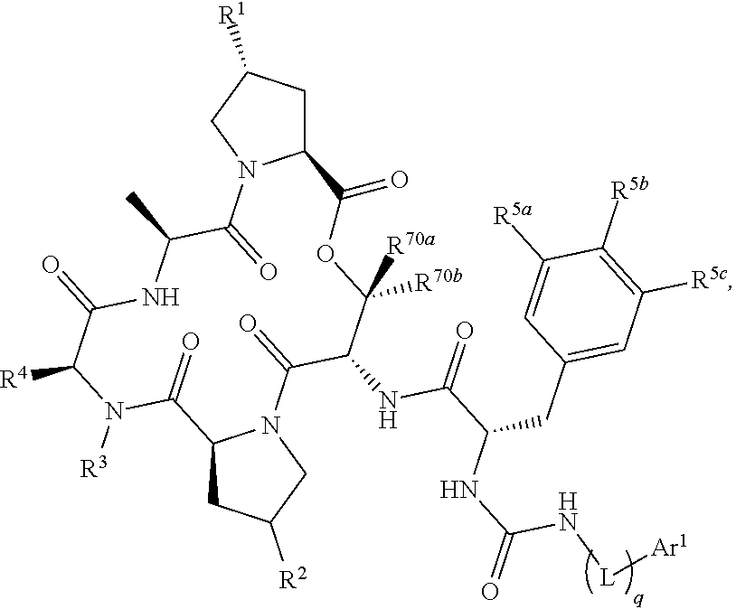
C12CC([R1])CN1C(=O)C(C)NC(=O)C([R4])N([R3])C(=O)C1CC([R2])CN1C(=O)C(NC(=O)C(CC1=CC([R5c])=C([R5b])C([R5a])=C1)NC(N[L][Ar1])=O)C([R70b])([R70a])OC2=O
